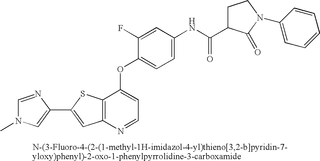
C12=C(N=CC=C1OC1=CC=C(NC(=O)C3CCN(C4=CC=CC=C4)C3=O)C=C1F)C=C(C1=CN(C)C=N1)S2
